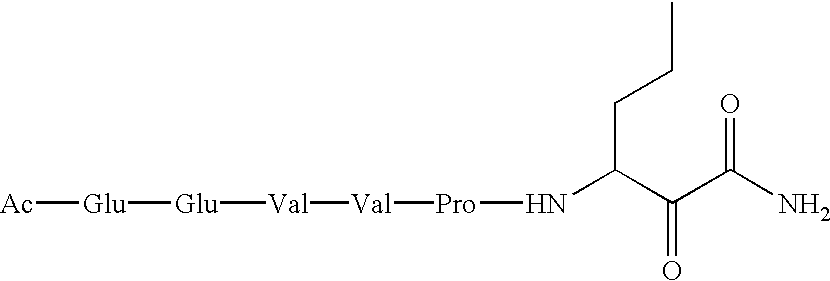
[Ac][Glu][Glu][Val][Val][Pro]NC(C(C(N)=O)=O)CCC
